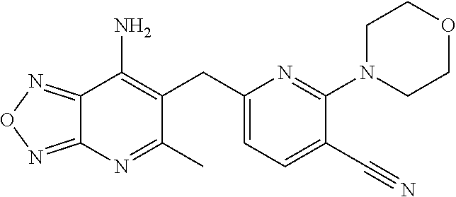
C12=NON=C1N=C(C)C(CC1=CC=C(C#N)C(N3CCOCC3)=N1)=C2N
